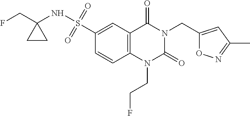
O1C(CN2C(=O)N(CCF)C3=C(C2=O)C=C(S(NC2(CF)CC2)(=O)=O)C=C3)=CC(C)=N1
